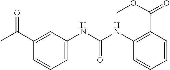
C1=CC(NC(=O)NC2=CC=CC(C(=O)C)=C2)=C(C(=O)OC)C=C1
